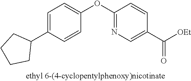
C1=C(C2CCCC2)C=CC(OC2=NC=C(C([OEt])=O)C=C2)=C1
